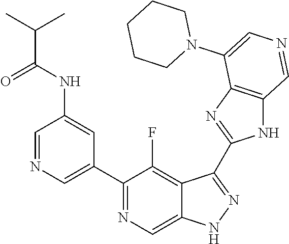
C1(C2=CN=CC(NC(=O)C(C)C)=C2)=NC=C2C(=C1F)C(C1=NC3=C(N1)C=NC=C3N1CCCCC1)=NN2
